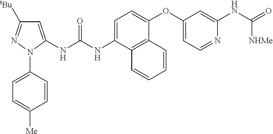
C1=C(NC(NC2=CC([tBu])=NN2C2=CC=C([Me])C=C2)=O)C2=C(C(OC3=CC=NC(NC(=O)[NHMe])=C3)=C1)C=CC=C2
